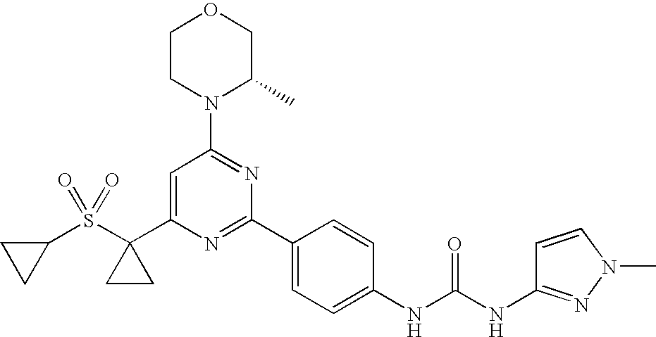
C1=C(C2(S(C3CC3)(=O)=O)CC2)N=C(C2=CC=C(NC(NC3=NN(C)C=C3)=O)C=C2)N=C1N1C(C)COCC1
